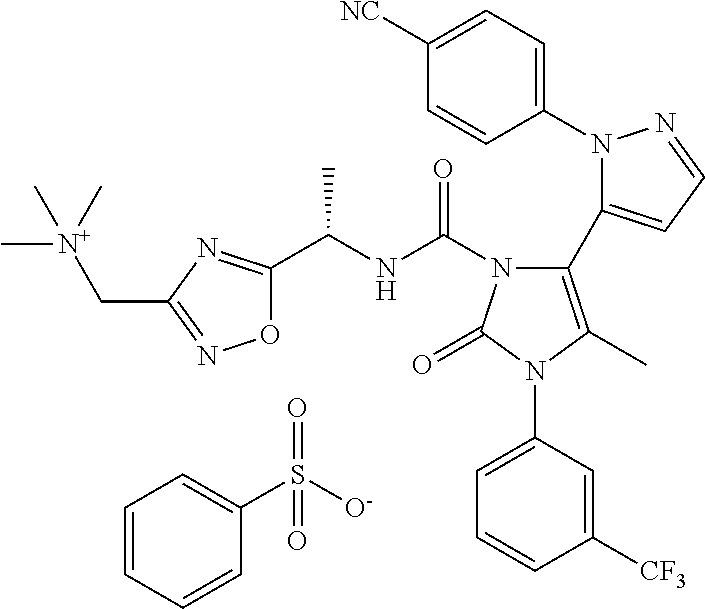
C1=CC=CC(S([O-])(=O)=O)=C1.C1(N2N=CC=C2C2=C(C)N(C3=CC=CC([CF3])=C3)C(=O)N2C(NC(C)C2=NC(C[N+](C)(C)C)=NO2)=O)=CC=C([NC])C=C1
